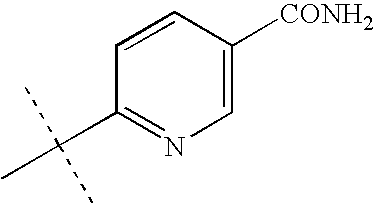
C1=C([CONH2])C=CC(C(C)(C)C)=N1
